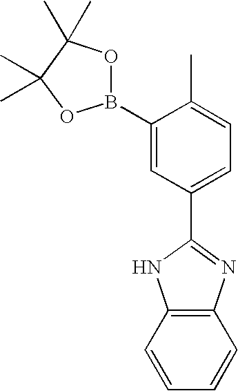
C12=C(C=CC=C1)NC(C1=CC=C(C)C(B3OC(C)(C)C(C)(C)O3)=C1)=N2
